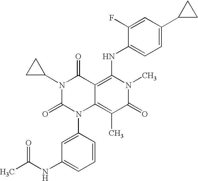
C1=CC(N2C3=C(C)C(=O)N(C)C(NC4=CC=C(C5CC5)C=C4F)=C3C(=O)N(C3CC3)C2=O)=CC(NC(C)=O)=C1
